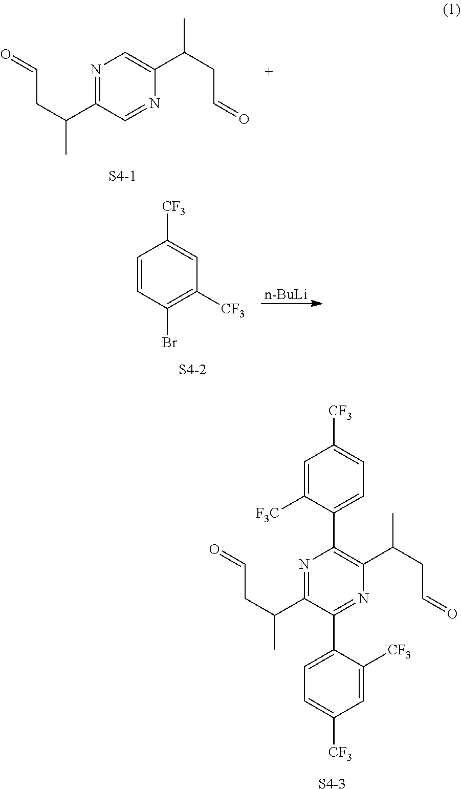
N1=C(C(CC=O)C)C=NC(C(CC=O)C)=C1.[S4-1].C1=CC(Br)=C([CF3])C=C1[CF3].[S4-2].[n-BuLi].N1=C(C(CC=O)C)C(C2=CC=C([CF3])C=C2[CF3])=NC(C(CC=O)C)=C1C1=CC=C([CF3])C=C1[F3C].[S4-3]
